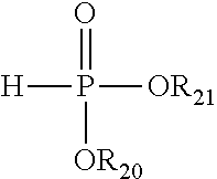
[H]P([OR21])(=O)[OR20]
